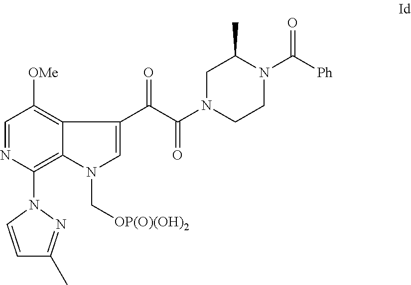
C1=NC(N2C=CC(C)=N2)=C2C(=C1[OMe])C(C(C(=O)N1CCN(C(=O)[Ph])C(C)C1)=O)=CN2C[OP(O)(OH)2]
